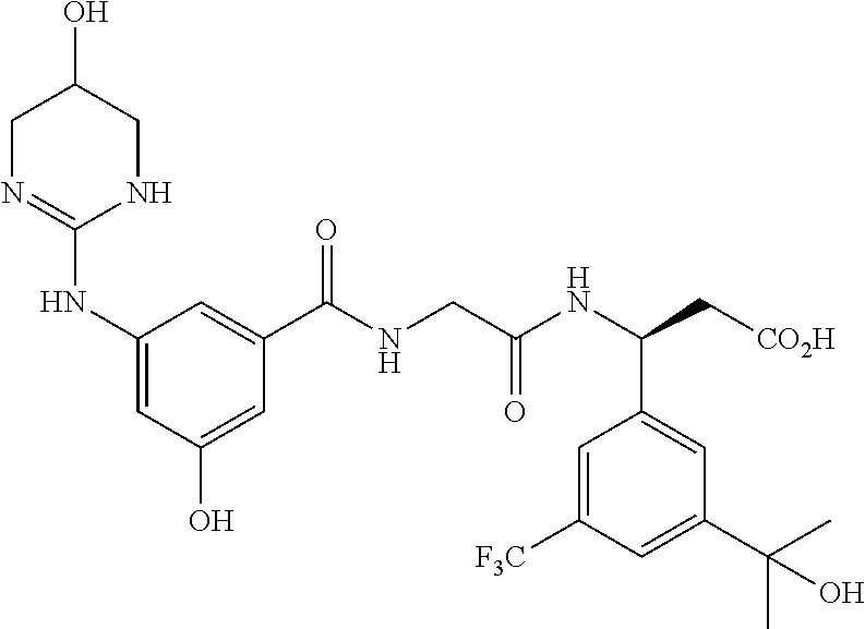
C1N=C(NC2=CC(O)=CC(C(NCC(NC(C[CO2H])C3=CC(C(C)(C)O)=CC([F3C])=C3)=O)=O)=C2)NCC1O
